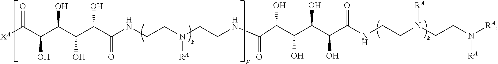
[XA]C(C(C(O)C(O)C(O)C(NCCN(CCNC(=O)C(C(O)C(C(C(NCCN(CCN([RA])[RA])[RA])=O)O)O)O)[RA])=O)O)=O
